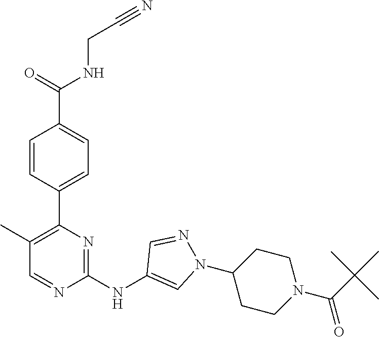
C(CNC(C1=CC=C(C2=C(C)C=NC(NC3=CN(C4CCN(C(C(C)(C)C)=O)CC4)N=C3)=N2)C=C1)=O)#N
